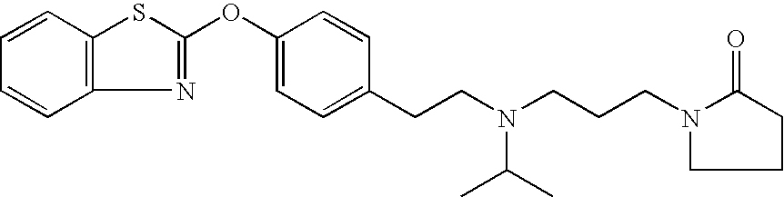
C1=CC2=C(C=C1)N=C(OC1=CC=C(CCN(CCCN3C(=O)CCC3)C(C)C)C=C1)S2
